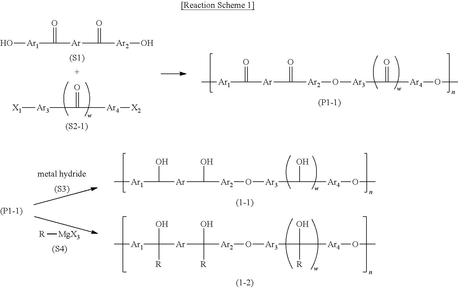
[X1][Ar3]C([Ar4][X2])=O.O[Ar1]C([Ar]C([Ar2]O)=O)=O.[(S1)].[(S2-1)].C[Ar1]C([Ar]C([Ar2]O[Ar3]C([Ar4]OC)=O)=O)=O.[(S3)].[R][MgX3].[(S4)].C[Ar1]C([Ar]C([Ar2]O[Ar3]C([Ar4]OC)O)O)O.C[Ar1]C([Ar]C([Ar2]O[Ar3]C([Ar4]OC)(O)[R])(O)[R])(O)[R]
